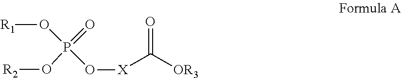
[R1]OP(=O)(O[R2])O[X]C([OR3])=O
